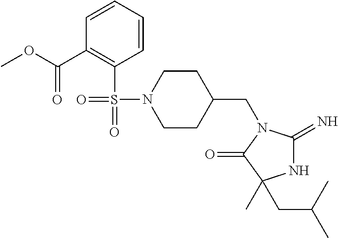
N1C(=N)N(CC2CCN(S(=O)(C3=C(C(OC)=O)C=CC=C3)=O)CC2)C(=O)C1(CC(C)C)C
